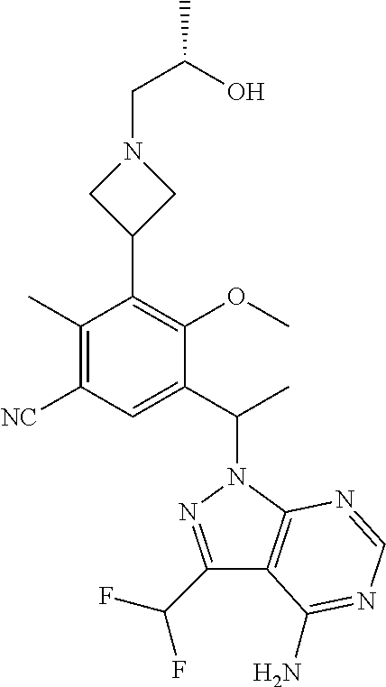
C1(C)=C([NC])C=C(C(C)N2N=C(C(F)F)C3=C2N=CN=C3N)C(OC)=C1C1CN(CC(C)O)C1
